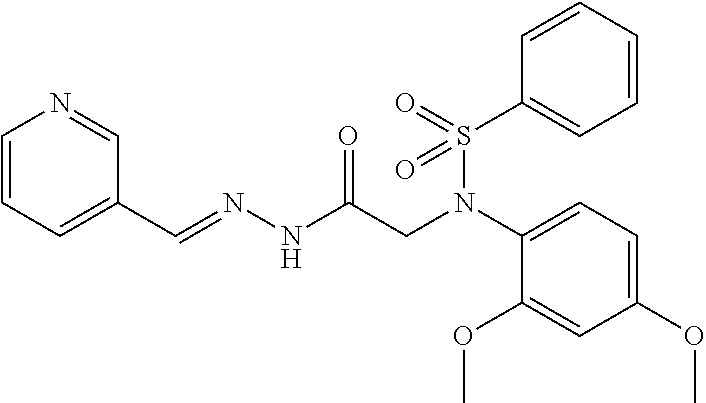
C1=CC=C(C=NNC(CN(C2=CC=C(OC)C=C2OC)S(=O)(C2=CC=CC=C2)=O)=O)C=N1
